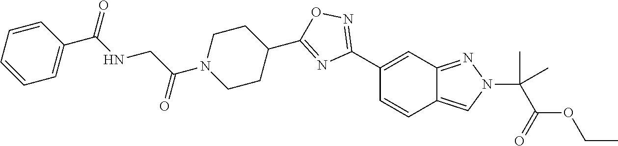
C1(C2=NOC(C3CCN(C(CNC(C4=CC=CC=C4)=O)=O)CC3)=N2)=CC2=NN(C(C(OCC)=O)(C)C)C=C2C=C1
